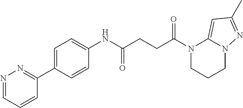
N1(C(=O)CCC(=O)NC2=CC=C(C3=NN=CC=C3)C=C2)CCCN2C1=CC(C)=N2
